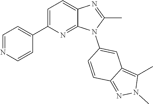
C1(C)=NC2=CC=C(C3=CC=NC=C3)N=C2N1C1=CC2=C(C)N(C)N=C2C=C1
